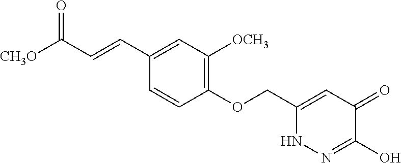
C1(OCC2=CC(=O)C(O)=NN2)=C([OCH3])C=C(C=CC([CH3O])=O)C=C1
